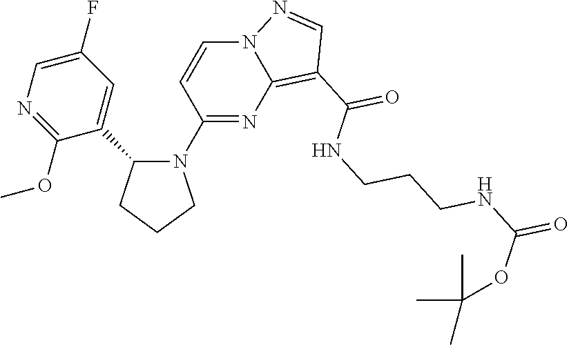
C1CCN(C2=NC3=C(C(NCCCNC(=O)OC(C)(C)C)=O)C=NN3C=C2)C1C1=CC(F)=CN=C1OC
